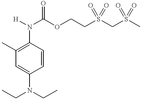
C1(N([H])C(OCCS(CS(C)(=O)=O)(=O)=O)=O)=C(C)C=C(N(CC)CC)C=C1
